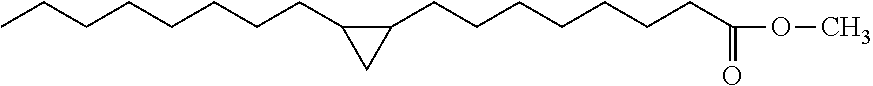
CCCCCCCCC1CC1CCCCCCCC(OC)=O
